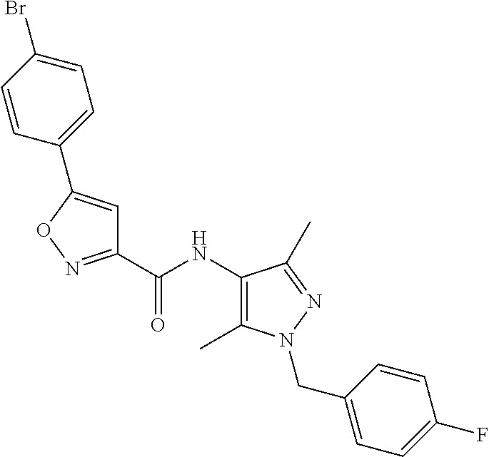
C1(C(NC2=C(C)N(CC3=CC=C(F)C=C3)N=C2C)=O)=NOC(C2=CC=C(Br)C=C2)=C1
